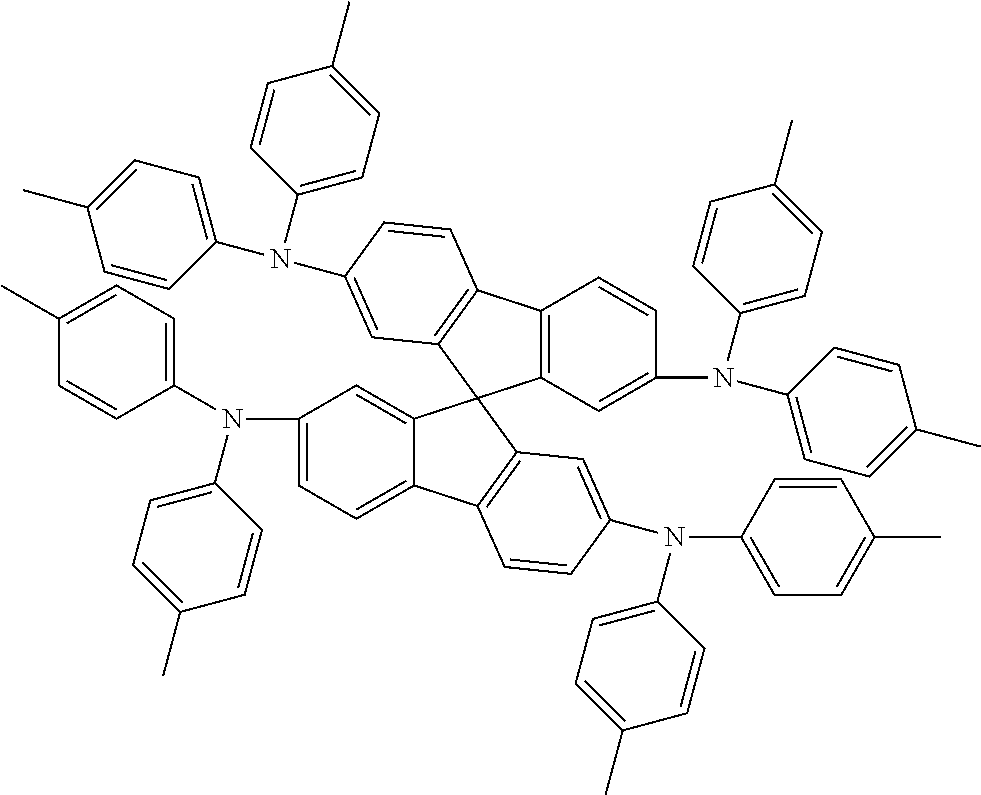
C1(N(C2=CC=C(C)C=C2)C2=CC=C(C)C=C2)=CC=C2C(=C1)C1(C3=C(C=CC(N(C4=CC=C(C)C=C4)C4=CC=C(C)C=C4)=C3)C3=C1C=C(N(C1=CC=C(C)C=C1)C1=CC=C(C)C=C1)C=C3)C1=C2C=CC(N(C2=CC=C(C)C=C2)C2=CC=C(C)C=C2)=C1
